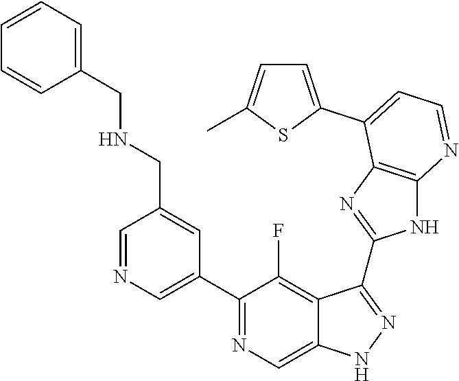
C1=NC=C(C2=NC=C3C(=C2F)C(C2=NC4=C(N2)N=CC=C4C2=CC=C(C)S2)=NN3)C=C1CNCC1=CC=CC=C1
